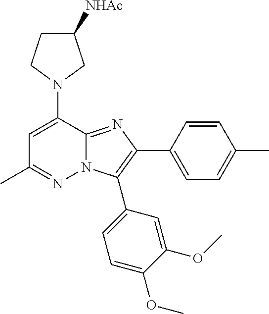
N1(C2=CC(C)=NN3C2=NC(C2=CC=C(C)C=C2)=C3C2=CC=C(OC)C(OC)=C2)CC([NHAc])CC1
